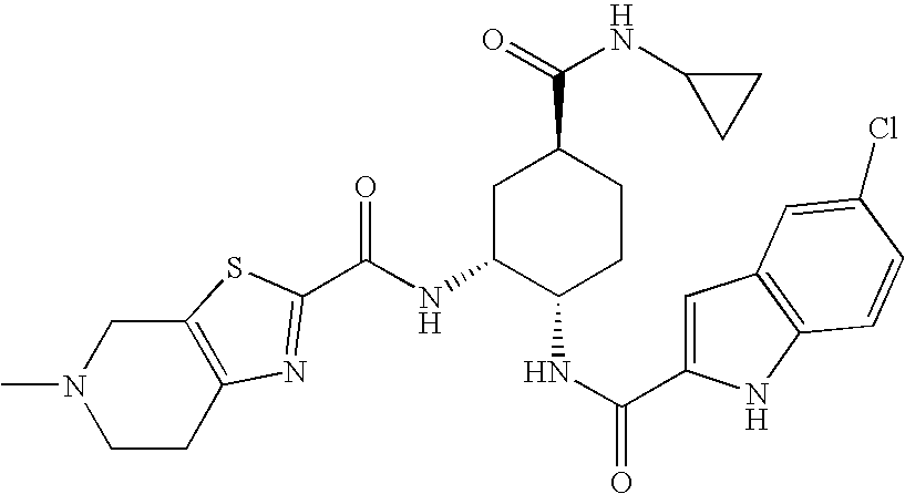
N(C1C(NC(=O)C2=CC3=C(N2)C=CC(Cl)=C3)CCC(C(=O)NC2CC2)C1)C(=O)C1=NC2=C(CN(C)CC2)S1
